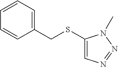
C1=CC=C(CSC2=CN=NN2C)C=C1
